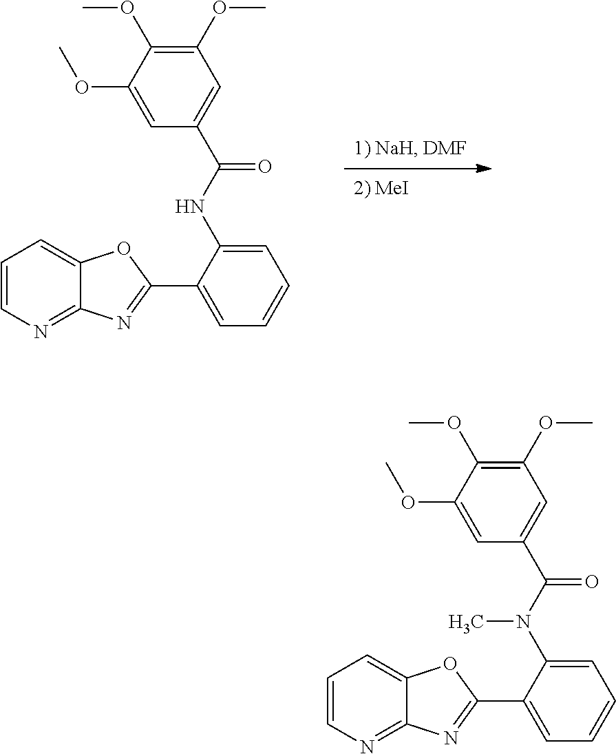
C1(OC)=C(OC)C(OC)=CC(C(NC2=CC=CC=C2C2=NC3=NC=CC=C3O2)=O)=C1.C1(OC)=C(OC)C(OC)=CC(C(N(C2=CC=CC=C2C2=NC3=NC=CC=C3O2)C)=O)=C1
